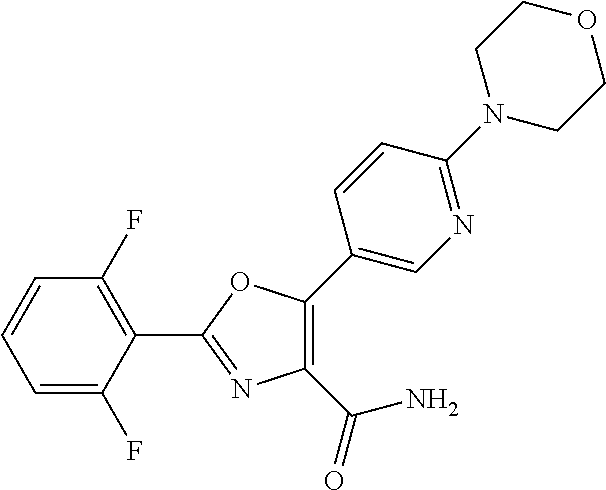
C1=C(F)C(C2=NC(C(N)=O)=C(C3=CN=C(N4CCOCC4)C=C3)O2)=C(F)C=C1
